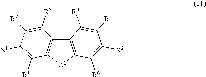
C12=C([A1]C3=C1C([R3])=C([R2])C([X1])=C3[R1])C([R6])=C([X2])C([R5])=C2[R4]
